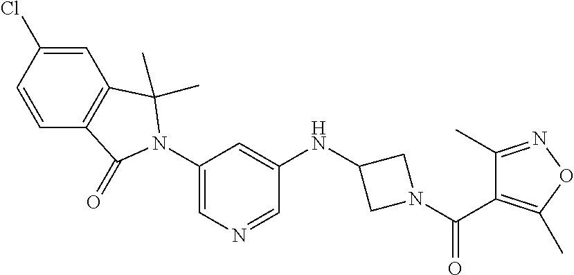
C1=CC(Cl)=CC2=C1C(=O)N(C1=CN=CC(NC3CN(C(C4=C(C)ON=C4C)=O)C3)=C1)C2(C)C
